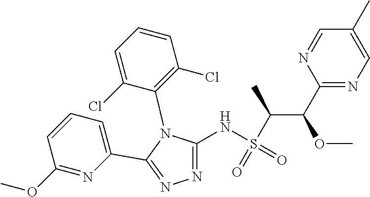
C1(C(C(C)S(=O)(NC2=NN=C(C3=CC=CC(OC)=N3)N2C2=C(Cl)C=CC=C2Cl)=O)OC)=NC=C(C)C=N1
